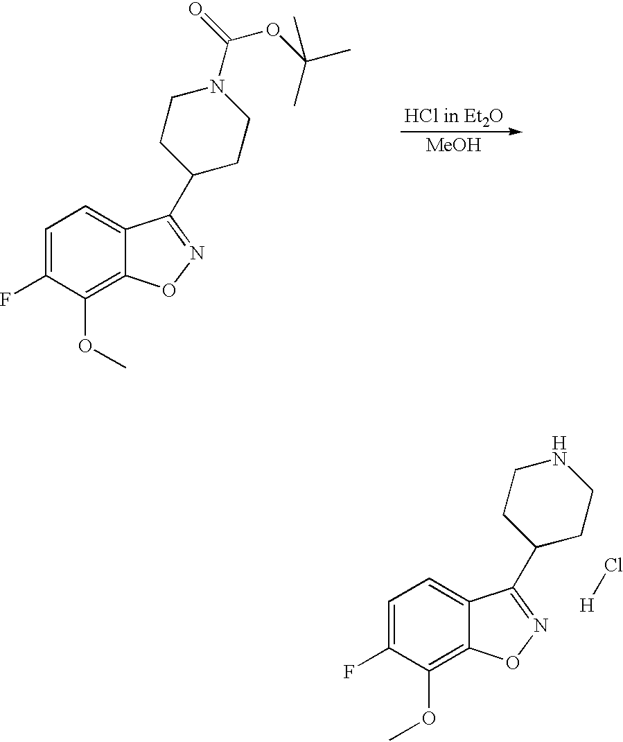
C1=C(F)C(OC)=C2C(=C1)C(C1CCN(C(=O)OC(C)(C)C)CC1)=NO2.C1=C(F)C(OC)=C2C(=C1)C(C1CCNCC1)=NO2.Cl[H]
